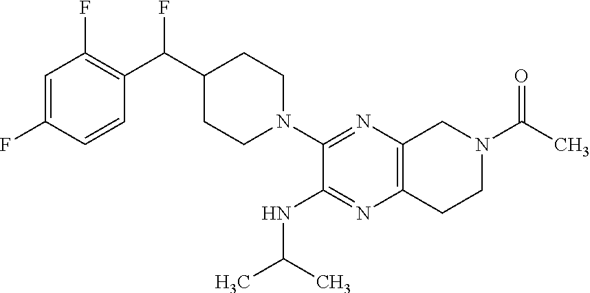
C1=C(F)C=CC(C(C2CCN(C3=NC4=C(N=C3NC(C)C)CCN(C(C)=O)C4)CC2)F)=C1F
